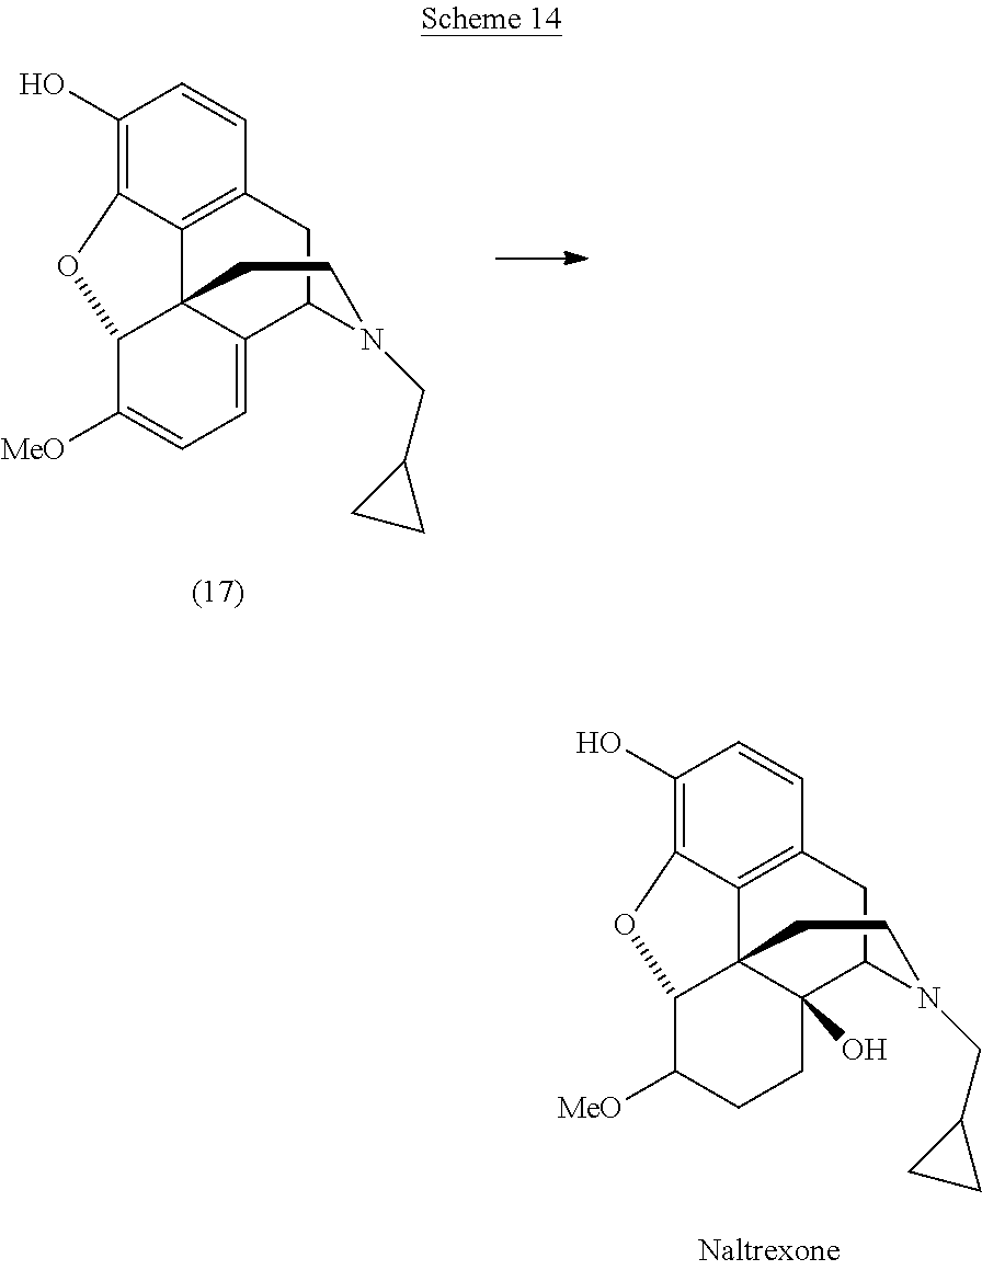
C1(O)=C2C3=C(C=C1)CC1C4=CC=C([MeO])C(C34CCN1CC1CC1)O2.C1(O)=C2C3=C(C=C1)CC1C4(O)C3(C(C([MeO])CC4)O2)CCN1CC1CC1
